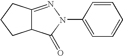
C1(N2N=C3C(C2=O)CCC3)=CC=CC=C1
